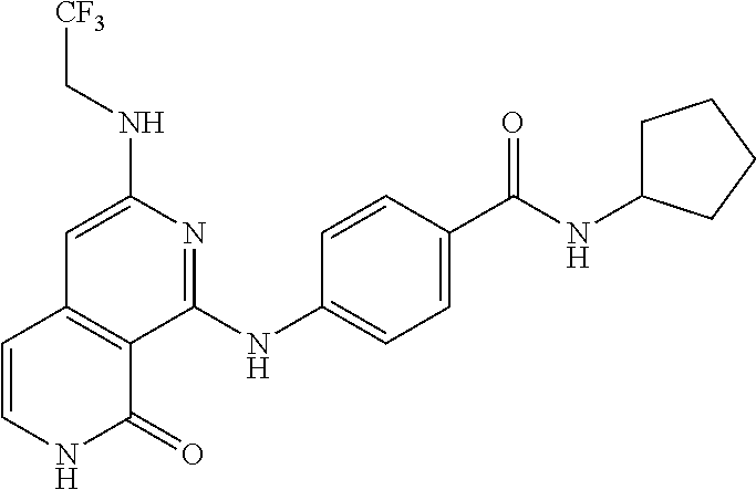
C1(NC[CF3])=CC2=C(C(NC3=CC=C(C(NC4CCCC4)=O)C=C3)=N1)C(=O)NC=C2
